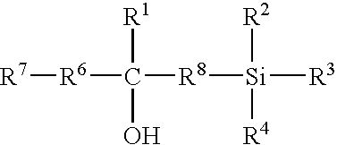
[R7][R6]C([R1])(O)[R8][Si]([R3])([R2])[R4]
